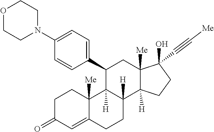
O1CCN(C2=CC=C(C3C4([H])C([H])(C5([H])C([Me])(C(C#C[Me])(O)CC5)C3)CCC3=CC(=O)CCC34[Me])C=C2)CC1
